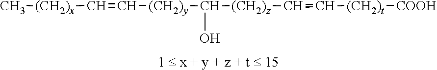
[(CH2)y](C([(CH2)z]C=C[(CH2)t][COOH])O)C=C[(CH2)x]C
